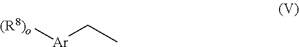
[(R8)o][Ar]CC
